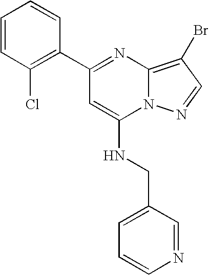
C1(C2=C(Cl)C=CC=C2)=NC2=C(Br)C=NN2C(NCC2=CC=CN=C2)=C1
